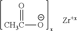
[CH3C](=O)[O-]
